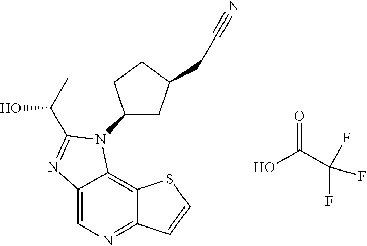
C12=CN=C3C(=C1N(C1CC(CC#N)CC1)C(C(O)C)=N2)SC=C3.OC(C(F)(F)F)=O
